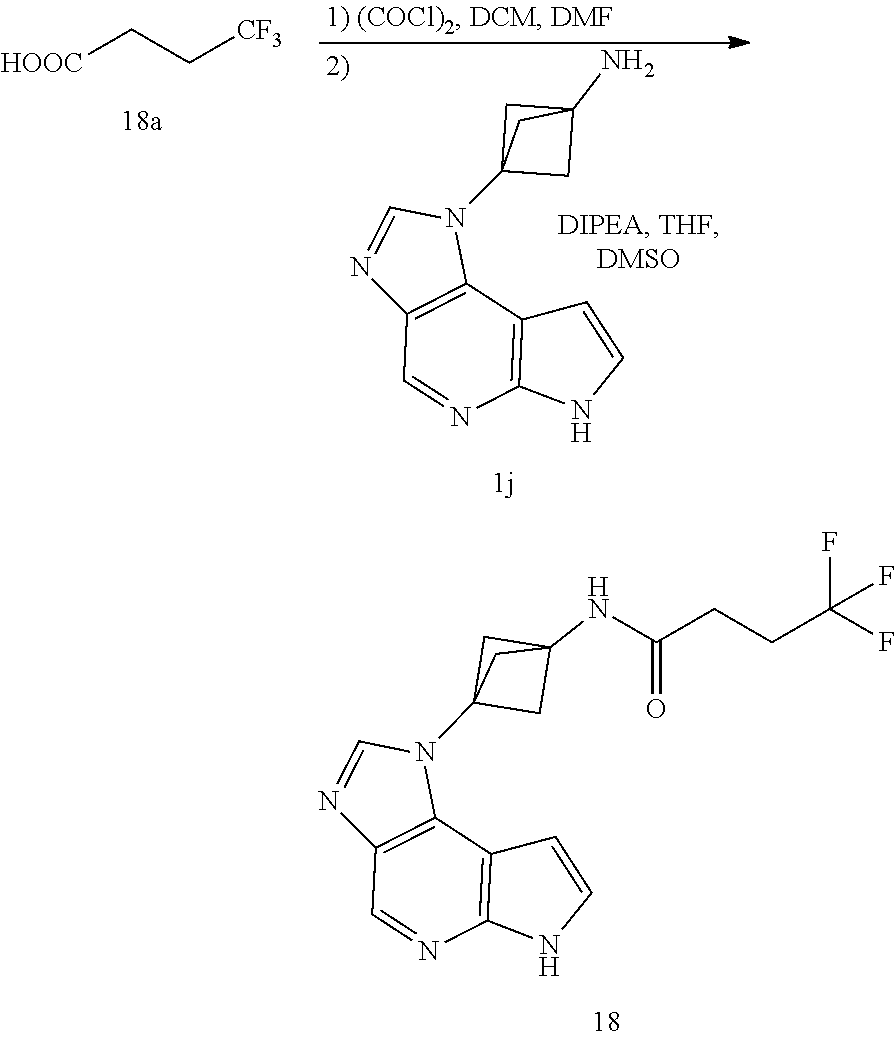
C12=C(C3=C(C=N1)N=CN3C13CC(N)(C1)C3)C=CN2.C(C[CF3])[HOOC].C12=C(C3=C(C=N1)N=CN3C13CC(NC(CCC(F)(F)F)=O)(C1)C3)C=CN2
